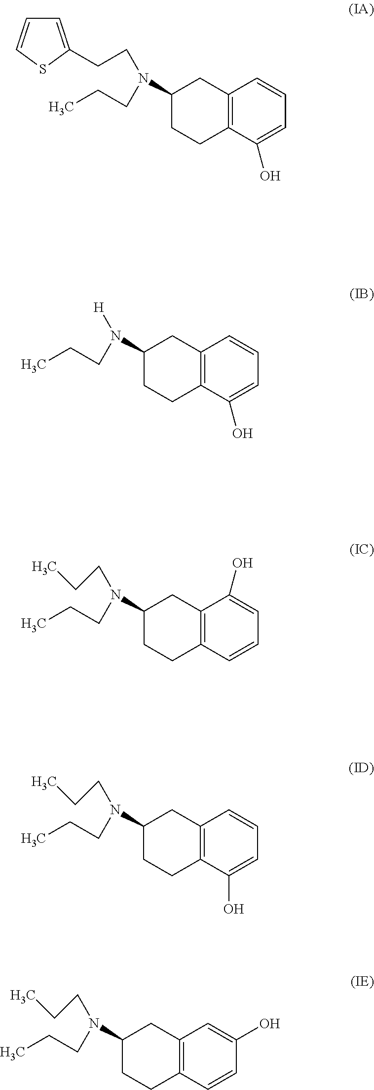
C1(N(CCC2=CC=CS2)CCC)CCC2=C(C1)C=CC=C2O.C1(N([H])CCC)CCC2=C(C1)C=CC=C2O.C1(N(CCC)CCC)CCC2=C(C1)C(O)=CC=C2.C1(N(CCC)CCC)CCC2=C(C1)C=CC=C2O.C1(N(CCC)CCC)CCC2=C(C1)C=C(O)C=C2
